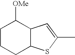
C1CCC2C(C1[OMe])C=C(C)S2
